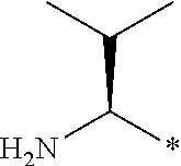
C(C)(C)C(*)N
